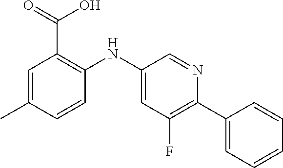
C1=C(C)C=CC(NC2=CC(F)=C(C3=CC=CC=C3)N=C2)=C1C(=O)O
